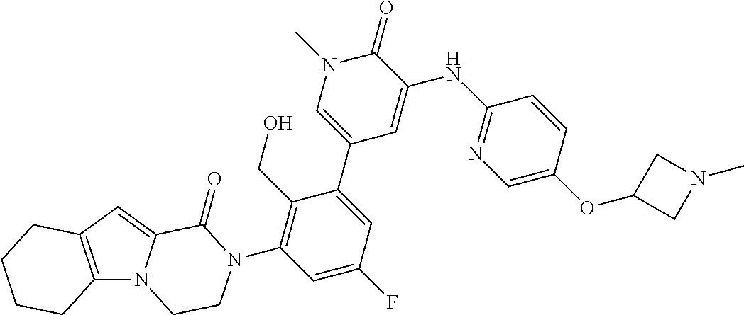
C12=C(C=C3N1CCN(C1=C(CO)C(C4=CN(C)C(=O)C(NC5=NC=C(OC6CN(C)C6)C=C5)=C4)=CC(F)=C1)C3=O)CCCC2
